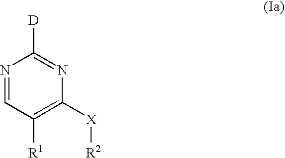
N1=CC([R1])=C([X][R2])N=C1[D]
